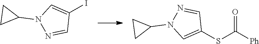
C1(SC([Ph])=O)=CN(C2CC2)N=C1.IC1=CN(C2CC2)N=C1
